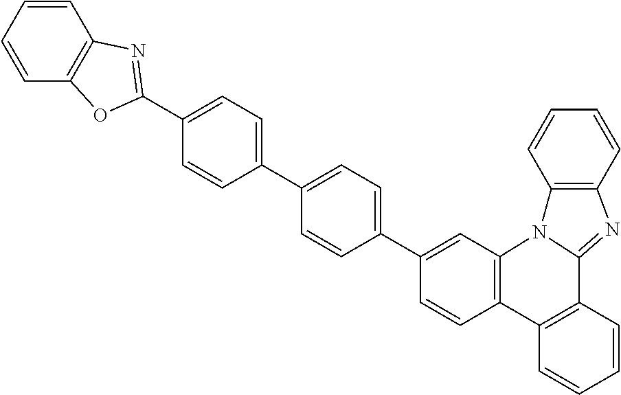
C1=CC2=C(C=C1C1=CC=C(C3=CC=C(C4=NC5=C(C=CC=C5)O4)C=C3)C=C1)N1C(=NC3=C1C=CC=C3)C1=C2C=CC=C1
